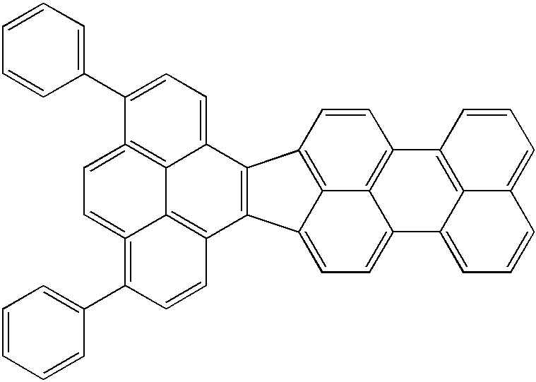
C1=CC2=C3C(=CC=C4C3=C1C1=C3C4=CC=CC3=CC=C1)C1=C2C2=CC=C(C3=CC=CC=C3)C3=C2C2=C1C=CC(C1=CC=CC=C1)=C2=CC=3
